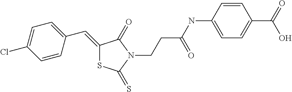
C1(=CC2=CC=C(Cl)C=C2)SC(=S)N(CCC(NC2=CC=C(C(=O)O)C=C2)=O)C1=O
